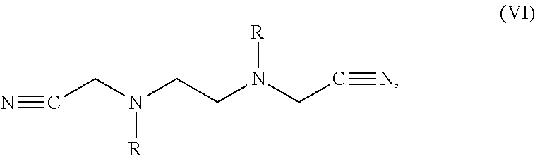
N#CCN(CCN(CC#N)[R])[R]
